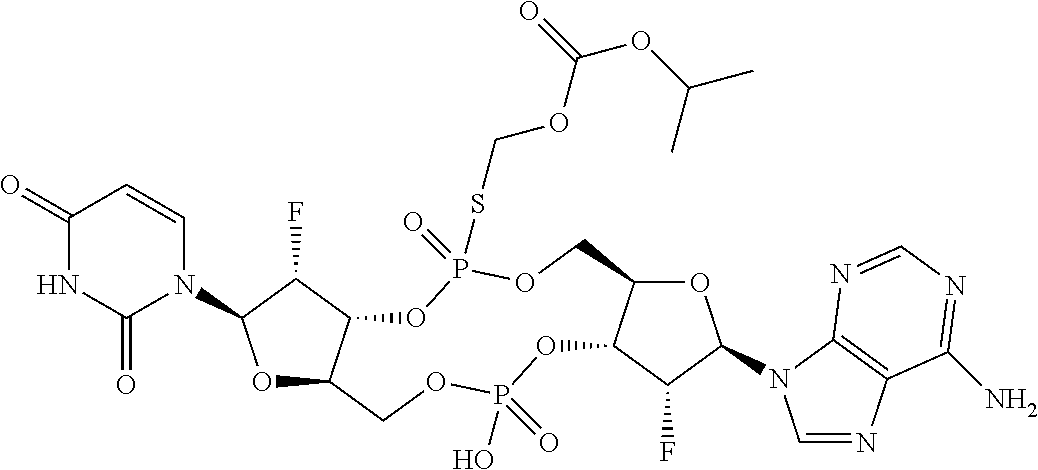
O1C2C(C(F)C1N1C=CC(=O)NC1=O)OP(=O)(SCOC(OC(C)C)=O)OCC1C(OP(O)(=O)OC2)C(F)C(N2C=NC3=C2N=CN=C3N)O1
